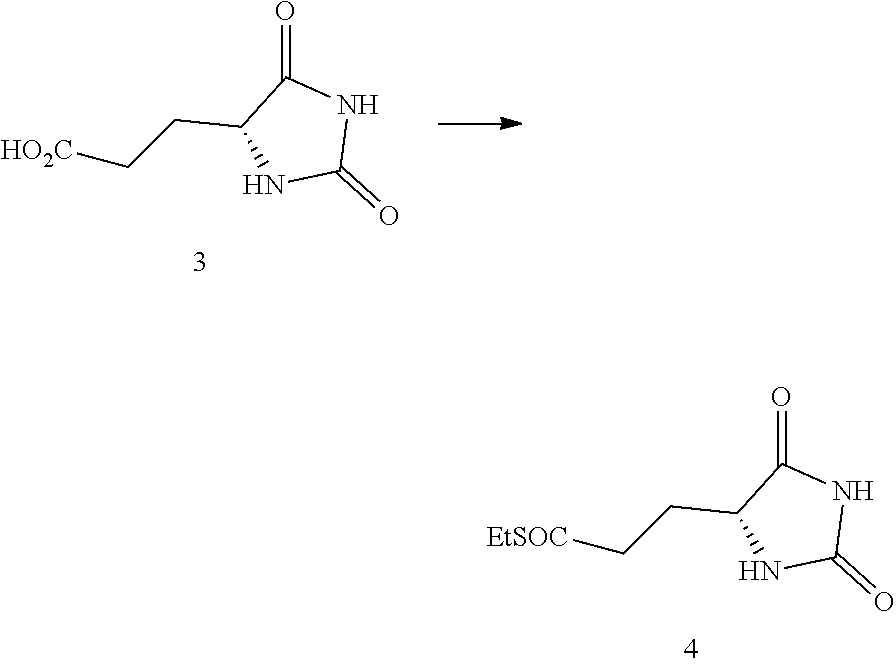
C1(CC[EtSOC])NC(=O)NC1=O.C1(CC[HO2C])NC(=O)NC1=O
